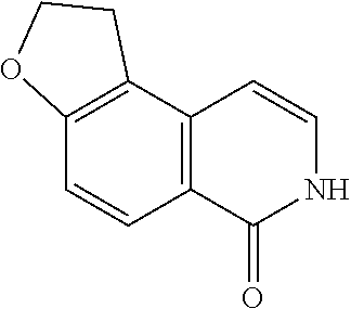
C12=C(C3=C(C=C1)OCC3)C=CNC2=O
